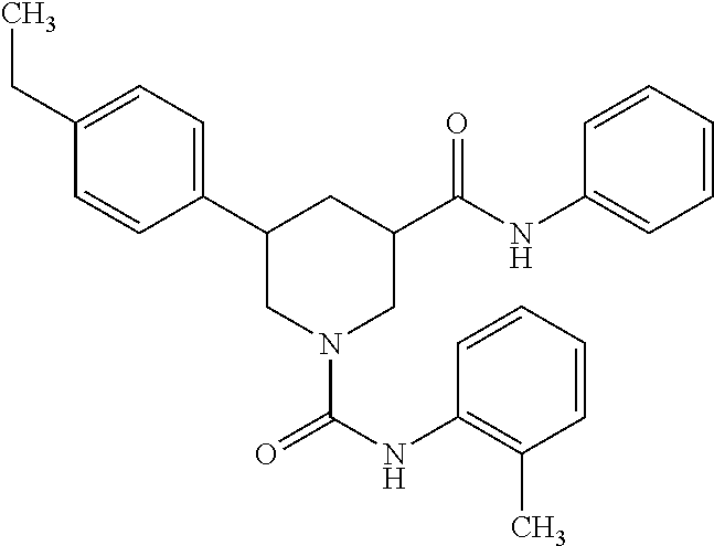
C1(CC)=CC=C(C2CN(C(NC3=C(C)C=CC=C3)=O)CC(C(NC3=CC=CC=C3)=O)C2)C=C1
